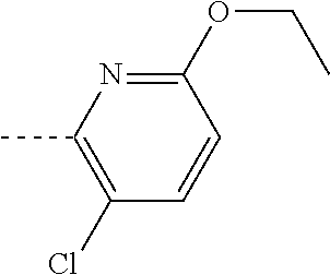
CC1=C(Cl)C=CC(OCC)=N1
